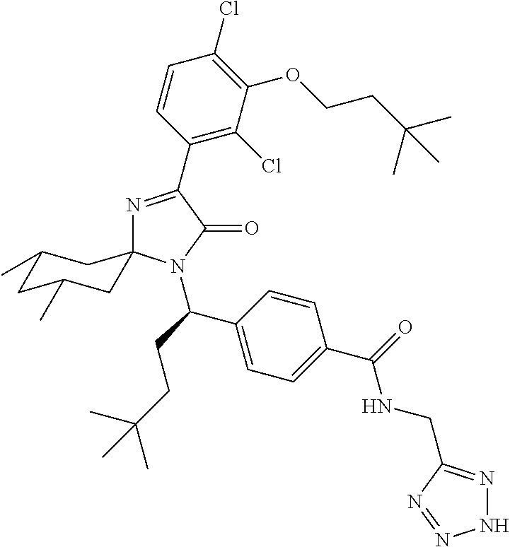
N1=C(C2=C(Cl)C(OCCC(C)(C)C)=C(Cl)C=C2)C(=O)N(C(CCC(C)(C)C)C2=CC=C(C(NCC3=NNN=N3)=O)C=C2)C12CC(C)CC(C)C2
